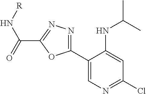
C1(C2=NN=C(C(N[R])=O)O2)=CN=C(Cl)C=C1NC(C)C
